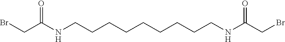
C(C(NCCCCCCCCCNC(CBr)=O)=O)Br
